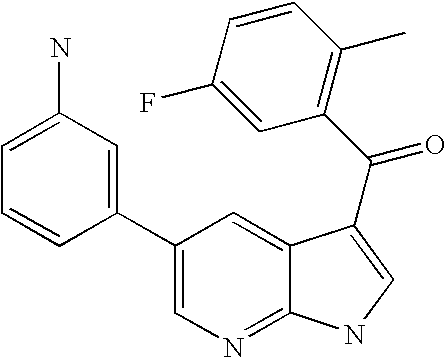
C1(C2=CC(N)=CC=C2)=CN=C2C(=C1)C(C(=O)C1=C(C)C=CC(F)=C1)=CN2
